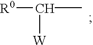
[R0]C([W])C
